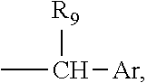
C(C)([Ar])[R9]
